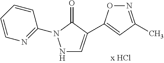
N1C=C(C2=CC(C)=NO2)C(=O)N1C1=NC=CC=C1
